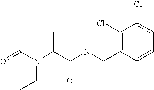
C(NCC1=C(Cl)C(Cl)=CC=C1)(=O)C1CCC(=O)N1CC
